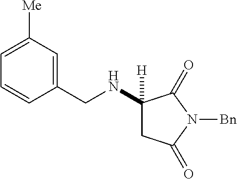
C1(NCC2=CC([Me])=CC=C2)([H])CC(=O)N([Bn])C1=O
